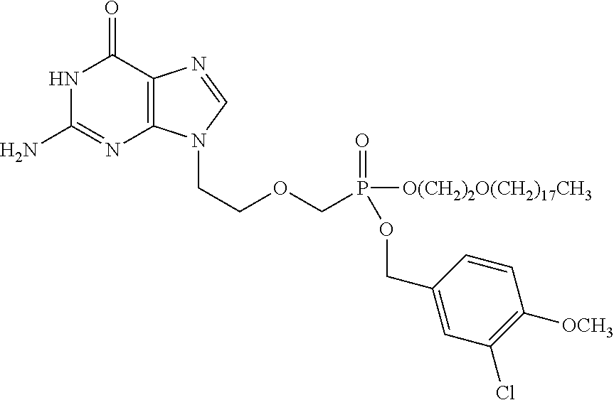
N1C(N)=NC2=C(C1=O)N=CN2CCOCP(=O)([O(CH2)2O(CH2)17CH3])OCC1=CC(Cl)=C([OCH3])C=C1
